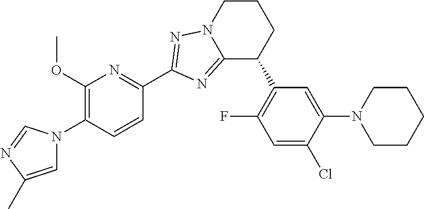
C1(OC)=C(N2C=C(C)N=C2)C=CC(C2=NN3C(=N2)C(C2=C(F)C=C(Cl)C(N4CCCCC4)=C2)CCC3)=N1
